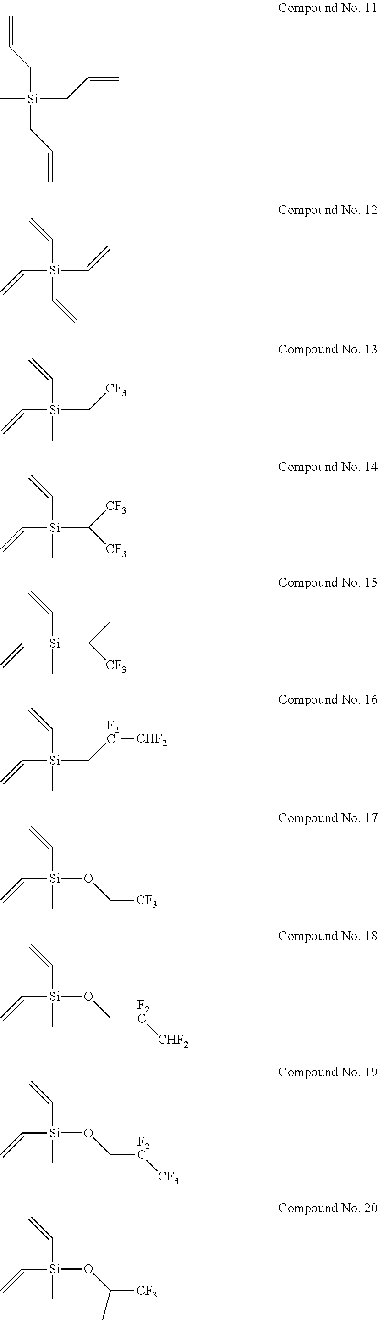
C[Si](CC=C)(CC=C)CC=C.C([Si](C=C)(C=C)C=C)=C.C([Si](C[CF3])(C=C)C)=C.C([Si](C([CF3])[CF3])(C=C)C)=C.C([Si](C(C)[CF3])(C=C)C)=C.C([Si](C[F2C][CHF2])(C=C)C)=C.C([Si](OC[CF3])(C=C)C)=C.C([Si](OC[F2C][CHF2])(C=C)C)=C.C([Si](OC[F2C][CF3])(C=C)C)=C.C([Si](OC([CF3])C)(C=C)C)=C
